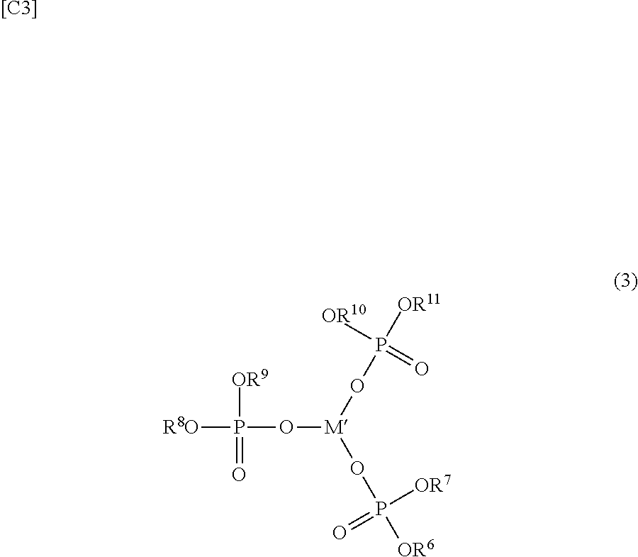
[[C3]].[R8O]P(O[M](OP([OR6])([OR7])=O)OP([OR11])([OR10])=O)([OR9])=O
